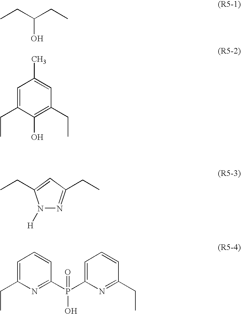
CCC(CC)O.C1=C(CC)C(O)=C(CC)C=C1C.N1([H])N=C(CC)C=C1CC.C1=C(CC)N=C(P(C2=CC=CC(CC)=N2)(=O)O)C=C1
